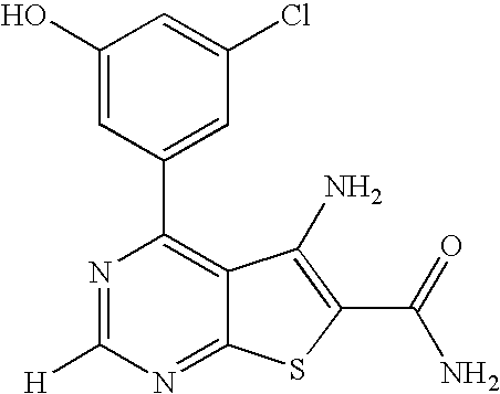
C1(C2=CC(Cl)=CC(O)=C2)=C2C(=NC([H])=N1)SC(C(N)=O)=C2N
